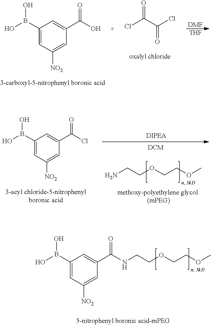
C1(B(O)O)=CC([NO2])=CC(C(O)=O)=C1.ClC(C(Cl)=O)=O.[DMF].[THF].C1(B(O)O)=CC([NO2])=CC(C(Cl)=O)=C1.NCCOCCOC.C1(B(O)O)=CC([NO2])=CC(C(=O)NCCOCCOC)=C1
